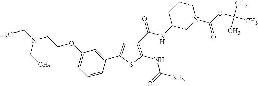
C1=C(OCCN(CC)CC)C=C(C2=CC(C(NC3CN(C(OC(C)(C)C)=O)CCC3)=O)=C(NC(=O)N)S2)C=C1
